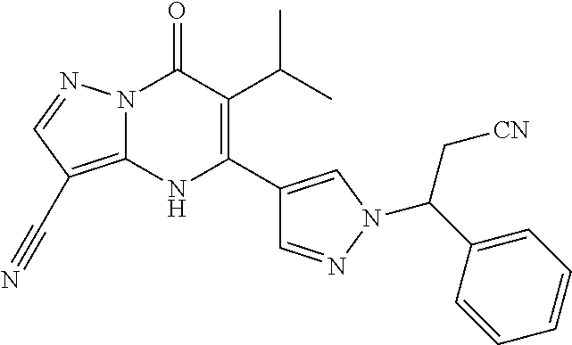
N12C(=C(C#N)C=N1)NC(C1=CN(C(C[CN])C3=CC=CC=C3)N=C1)=C(C(C)C)C2=O
